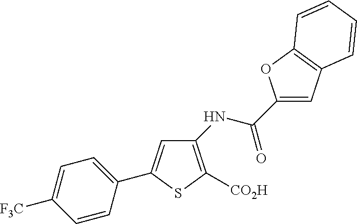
C1(NC(C2=CC3=C(O2)C=CC=C3)=O)=C([CO2H])SC(C2=CC=C([F3C])C=C2)=C1
